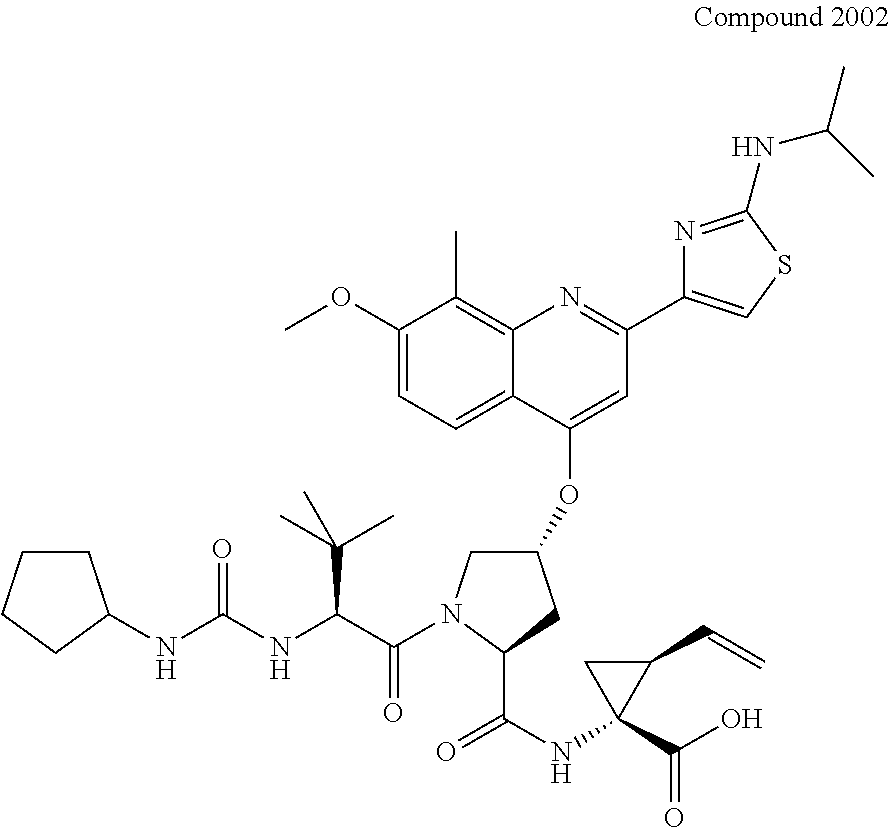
C1CCCC1NC(NC(C(=O)N1CC(OC2=CC(C3=CSC(NC(C)C)=N3)=NC3=C(C)C(OC)=CC=C23)CC1C(NC1(C(O)=O)C(C=C)C1)=O)C(C)(C)C)=O
